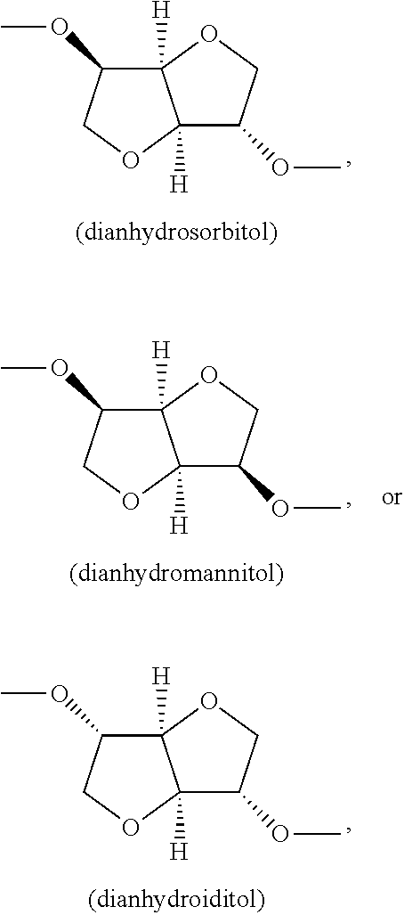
C12([H])C(OC)COC1([H])C(OC)CO2.C12([H])C(OC)COC1([H])C(OC)CO2.C12([H])C(OC)COC1([H])C(OC)CO2
